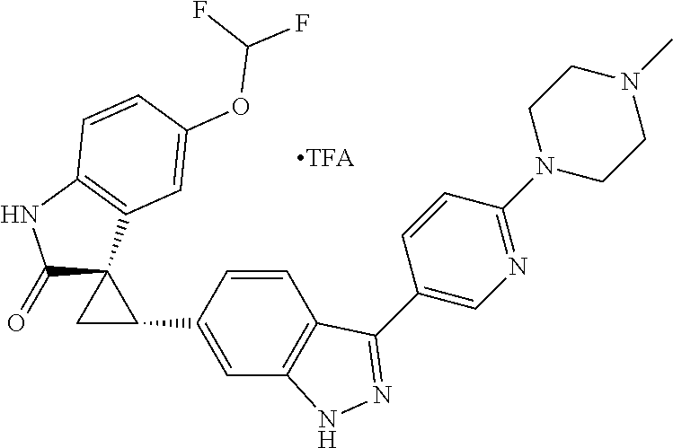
C1C(C2=CC3=C(C=C2)C(C2=CN=C(N4CCN(C)CC4)C=C2)=NN3)C12C(=O)NC1=C2C=C(OC(F)F)C=C1
